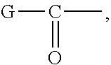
[G]C(C)=O
